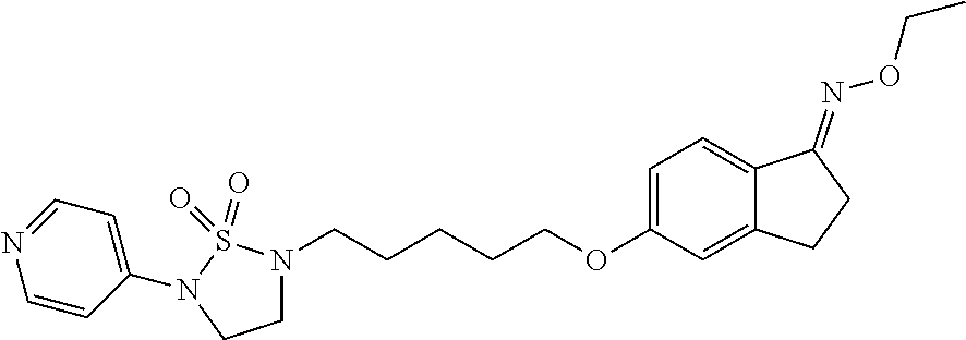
C(CCCCOC1=CC=C2C(=C1)CCC2=NOCC)N1CCN(C2=CC=NC=C2)S1(=O)=O
